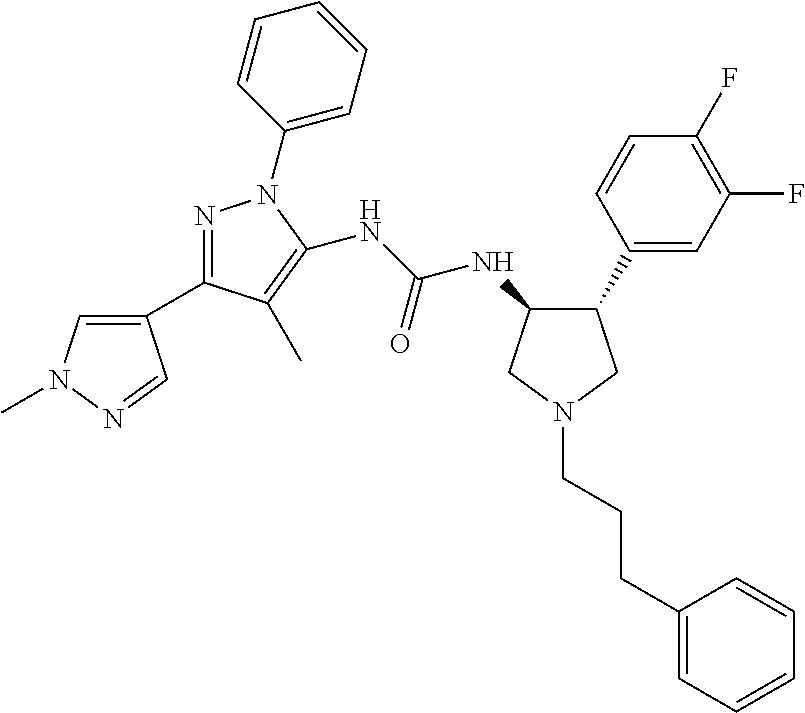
C1(C2=NN(C3=CC=CC=C3)C(NC(=O)NC3C(C4=CC(F)=C(F)C=C4)CN(CCCC4=CC=CC=C4)C3)=C2C)=CN(C)N=C1
